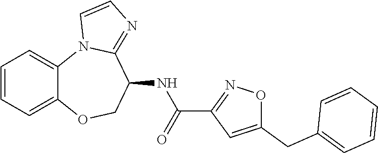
C12=CC=CC=C1N1C(=NC=C1)C(NC(C1=NOC(CC3=CC=CC=C3)=C1)=O)CO2
